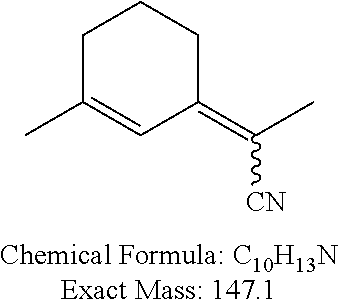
C1C(C)=CC(=C([CN])C)CC1
